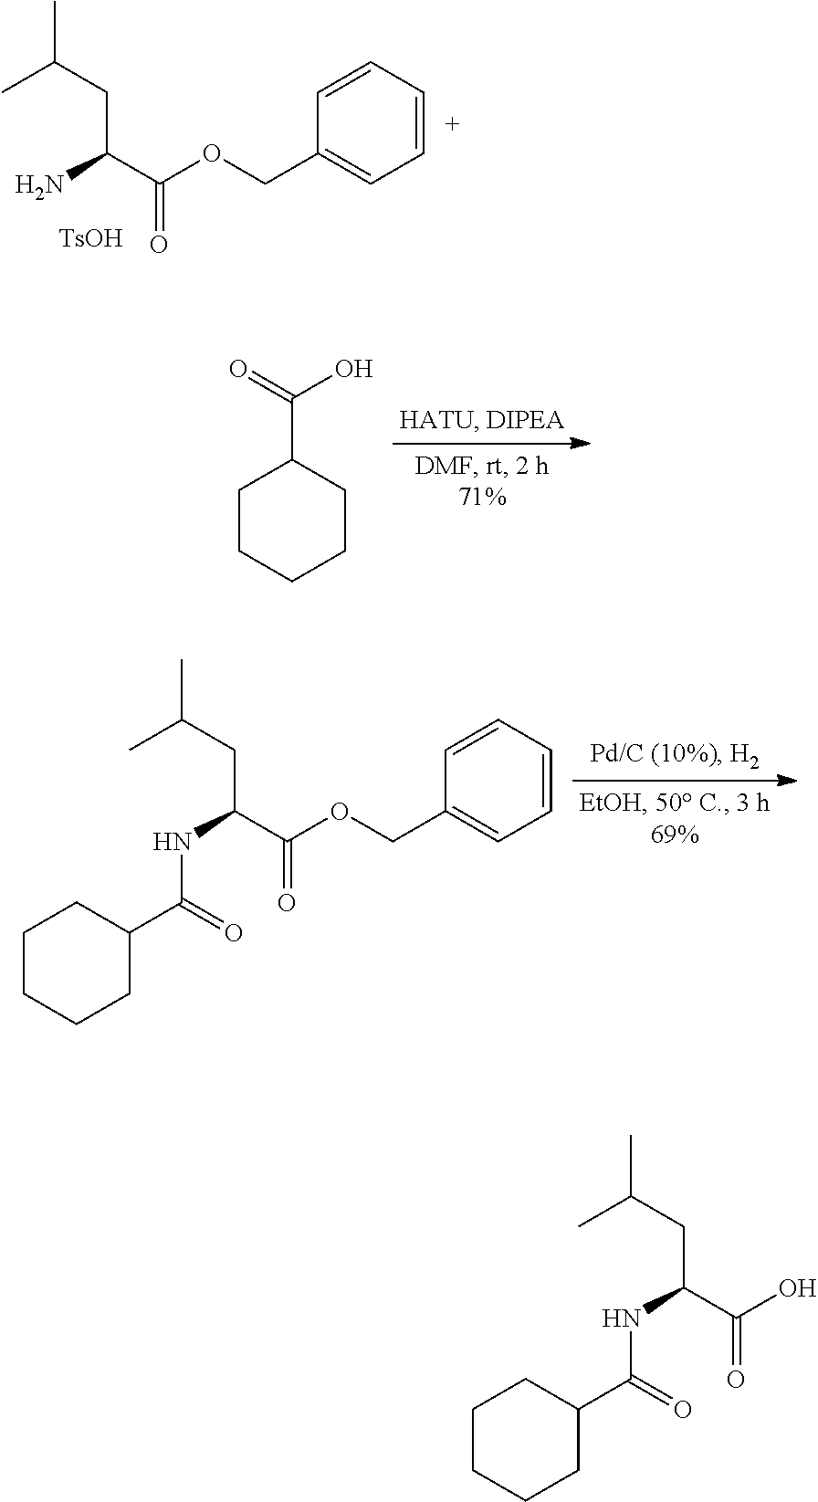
CC(CC(C(OCC1=CC=CC=C1)=O)N)C.[TsOH].C1CCCCC1C(=O)O.CC(CC(C(OCC1=CC=CC=C1)=O)NC(=O)C1CCCCC1)C.CC(CC(C(O)=O)NC(=O)C1CCCCC1)C
